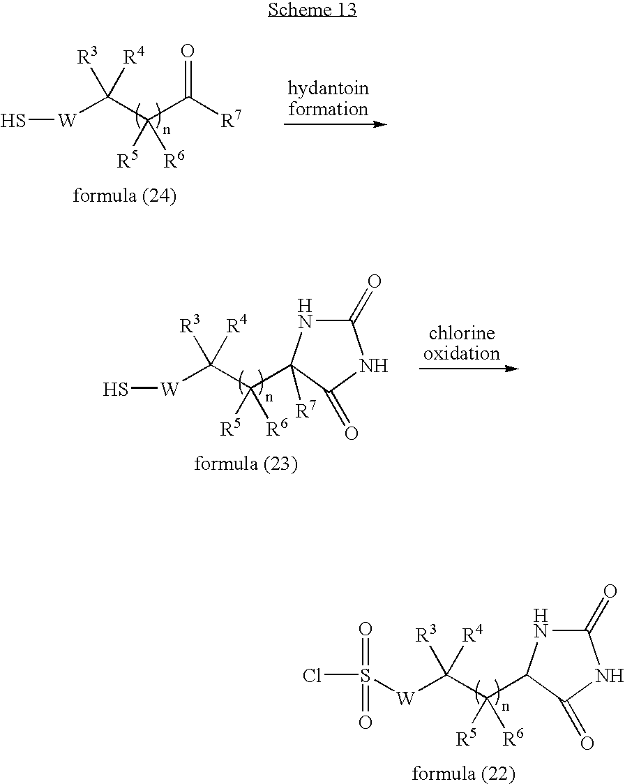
[W](C([R3])([R4])C([R5])([R6])C(=O)[R7])S.ClS(=O)(=O)[W]C([R3])([R4])C([R5])([R6])C1NC(=O)NC1=O.[W](C([R3])([R4])C([R5])([R6])C1([R7])NC(=O)NC1=O)S
